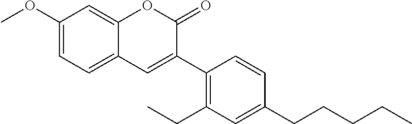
C1(OC)=CC=C2C(=C1)OC(=O)C(C1=C(CC)C=C(CCCCC)C=C1)=C2
